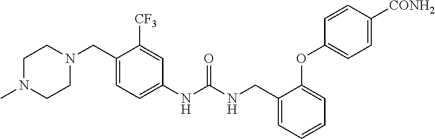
C1N(C)CCN(CC2=CC=C(NC(NCC3=CC=CC=C3OC3=CC=C([CONH2])C=C3)=O)C=C2[CF3])C1
